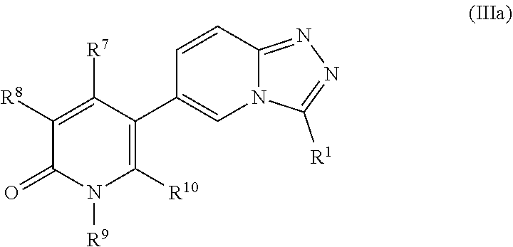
C1([R8])=C([R7])C(C2=CN3C(=NN=C3[R1])C=C2)=C([R10])N([R9])C1=O
